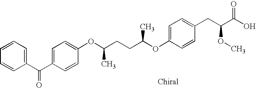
C1(OC(CCC(OC2=CC=C(C(C3=CC=CC=C3)=O)C=C2)C)C)=CC=C(CC(OC)C(O)=O)C=C1
